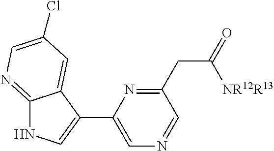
N1=C(CC(=O)[NR12R13])C=NC=C1C1=CNC2=NC=C(Cl)C=C21
